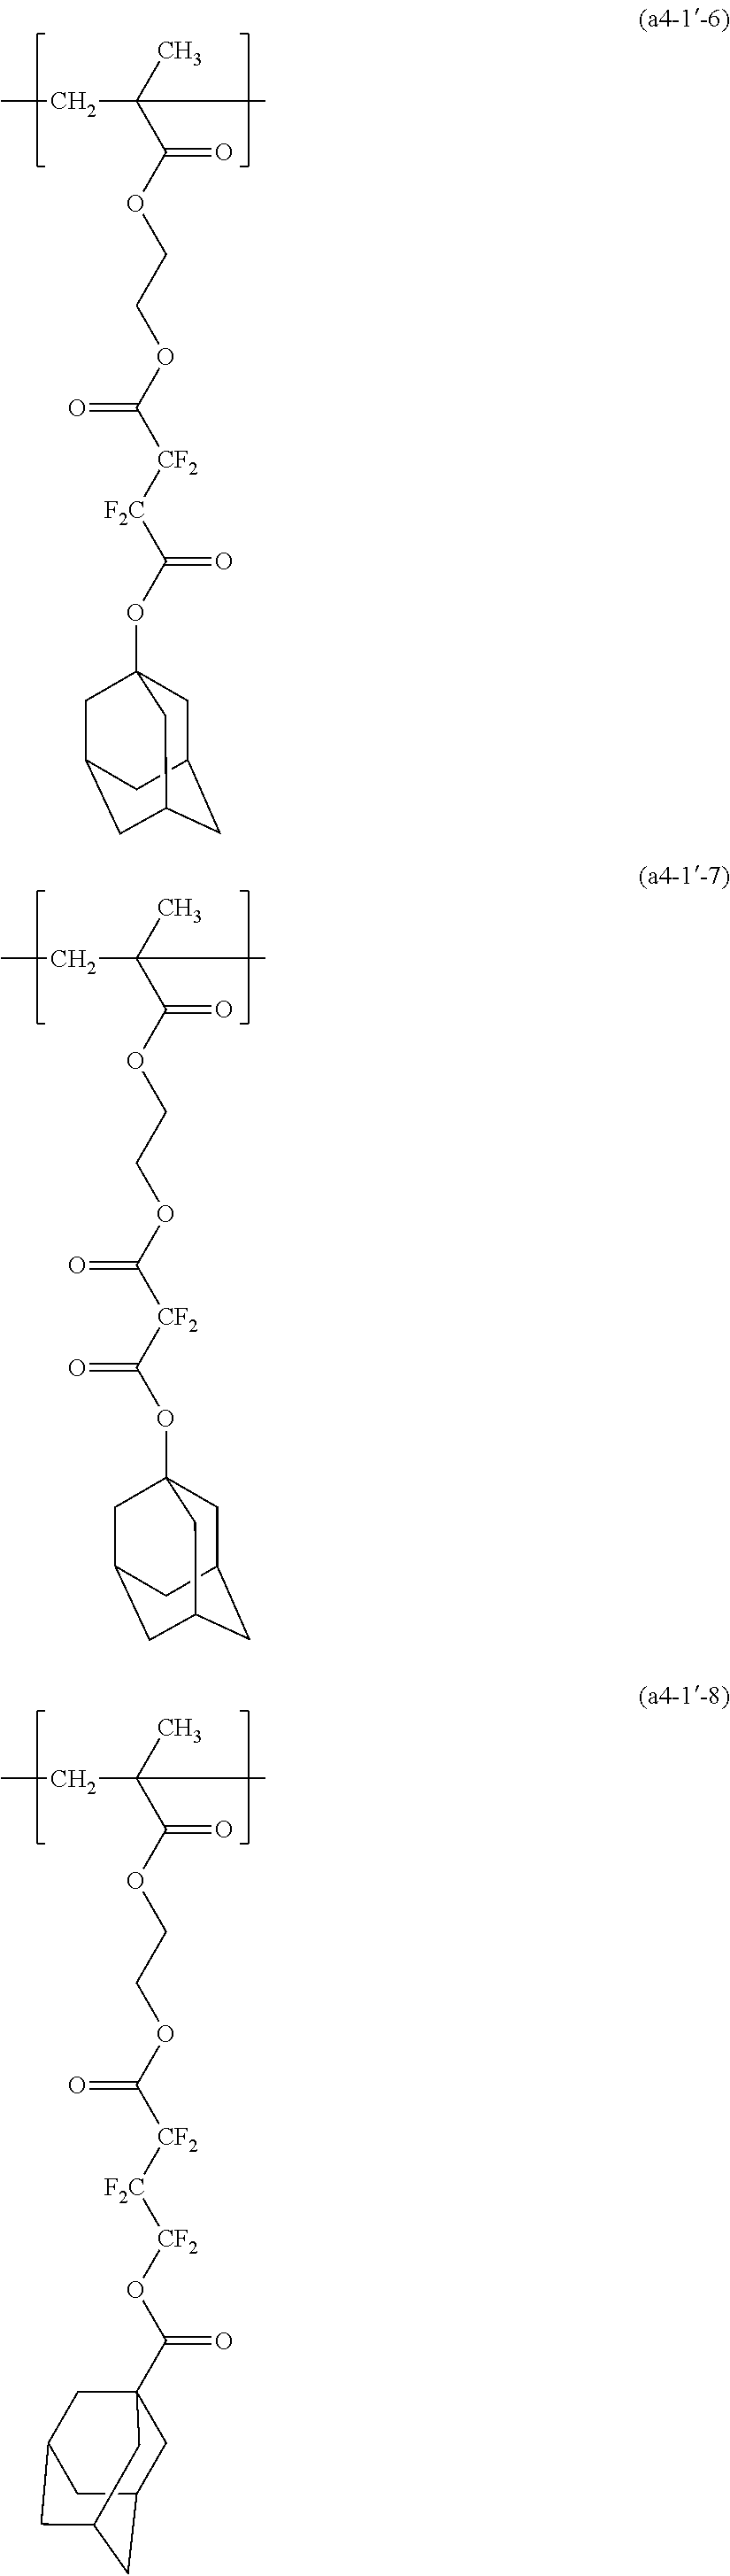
CCC(C)(C)C(OCCOC([CF2][F2C]C(OC12CC3CC(CC(C1)C3)C2)=O)=O)=O.CCC(C)(C)C(OCCOC([CF2]C(OC12CC3CC(CC(C1)C3)C2)=O)=O)=O.CCC(C)(C)C(OCCOC([CF2][F2C][CF2]OC(=O)C12CC3CC(CC(C1)C3)C2)=O)=O
